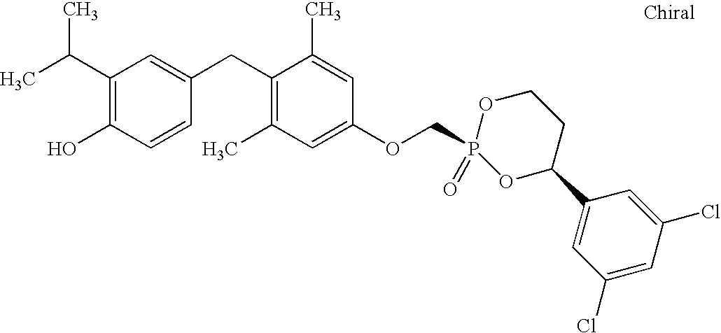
CC(C1=C(O)C=CC(CC2=C(C)C=C(OCP3(=O)OC(C4=CC(Cl)=CC(Cl)=C4)CCO3)C=C2C)=C1)C
